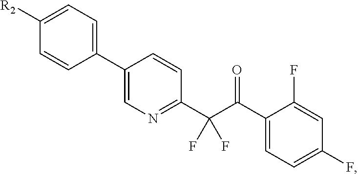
C1(C2=CC=C([R2])C=C2)=CN=C(C(C(C2=CC=C(F)C=C2F)=O)(F)F)C=C1
